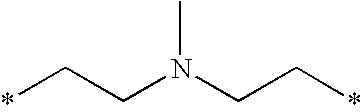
*CCN(CC*)C
